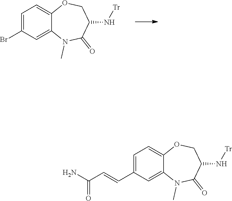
C1=C2OCC(N[Tr])C(=O)N(C)C2=CC(Br)=C1.C1=C2OCC(N[Tr])C(=O)N(C)C2=CC(C=CC(=O)N)=C1
